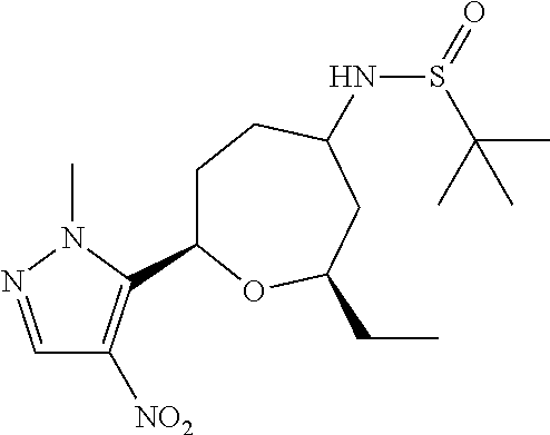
C1=NN(C)C(C2CCC(NS(=O)C(C)(C)C)CC(CC)O2)=C1[NO2]
